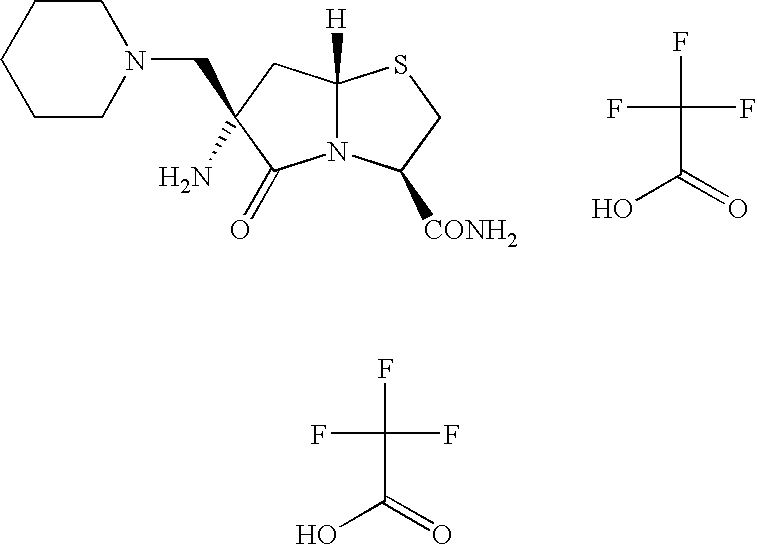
OC(=O)C(F)(F)F.C1CN(CC2(N)CC3([H])SCC([CONH2])N3C2=O)CCC1.OC(=O)C(F)(F)F
